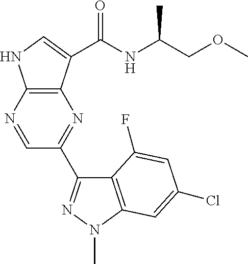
C12=C(N=CC(C3=NN(C)C4=C3C(F)=CC(Cl)=C4)=N1)NC=C2C(NC(COC)C)=O
